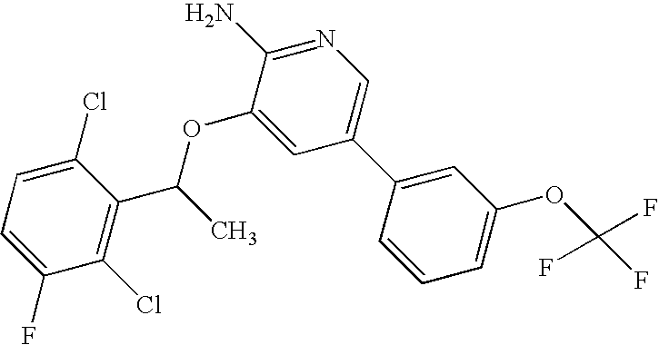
C1=C(F)C(Cl)=C(C(OC2=CC(C3=CC(OC(F)(F)F)=CC=C3)=CN=C2N)C)C(Cl)=C1
